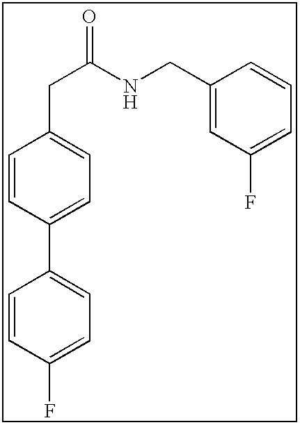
C1=CC(F)=CC=C1C1=CC=C(CC(NCC2=CC(F)=CC=C2)=O)C=C1
